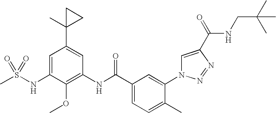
CS(NC1=CC(C2(C)CC2)=CC(NC(C2=CC=C(C)C(N3C=C(C(=O)NCC(C)(C)C)N=N3)=C2)=O)=C1OC)(=O)=O
